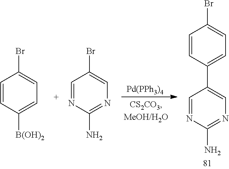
C1=CC([B(OH)2])=CC=C1Br.C1=NC(N)=NC=C1Br.[Pd(PPh3)4].C1=NC(N)=NC=C1C1=CC=C(Br)C=C1
